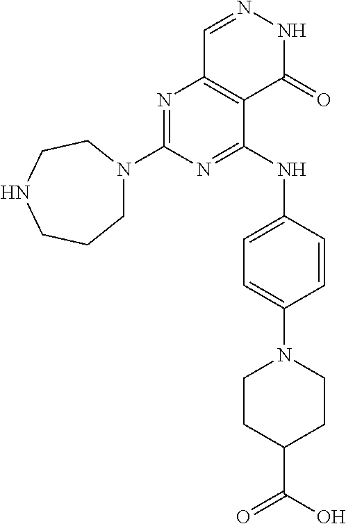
N1=C(N2CCCNCC2)N=C(NC2=CC=C(N3CCC(C(=O)O)CC3)C=C2)C2=C1C=NNC2=O
